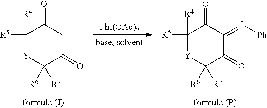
C1([R4])([R5])[Y]C([R6])([R7])C(=O)CC1=O.[PhI(OAc)2].C1([R4])([R5])[Y]C([R6])([R7])C(=O)C(=I[Ph])C1=O
